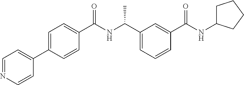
C1(C2=CC=C(C(NC(C3=CC=CC(C(NC4CCCC4)=O)=C3)C)=O)C=C2)=CC=NC=C1
